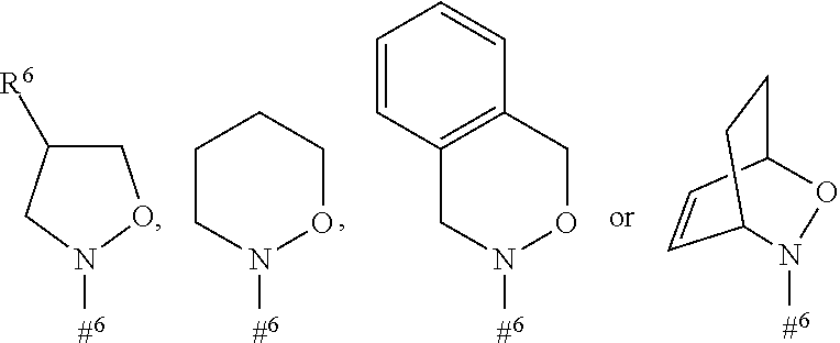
N1([#6])OCCCC1.N1([#6])OCC2=C(C1)C=CC=C2.C1C([R6])CN([#6])O1.C1=CC2CCC1N([#6])O2
